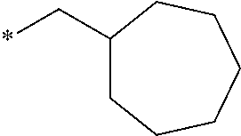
*CC1CCCCCC1
